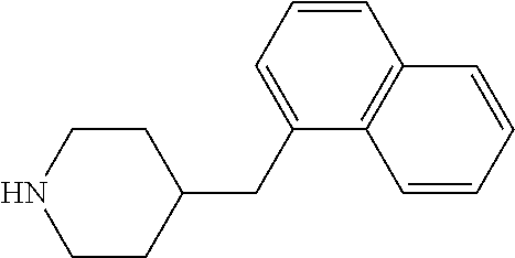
C1CNCCC1CC1=CC=CC2=C1C=CC=C2
